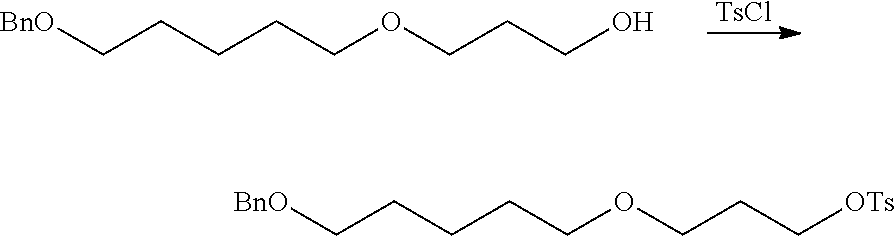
[TsCl].[BnO]CCCCCOCCCO.[BnO]CCCCCOCCC[OTs]
